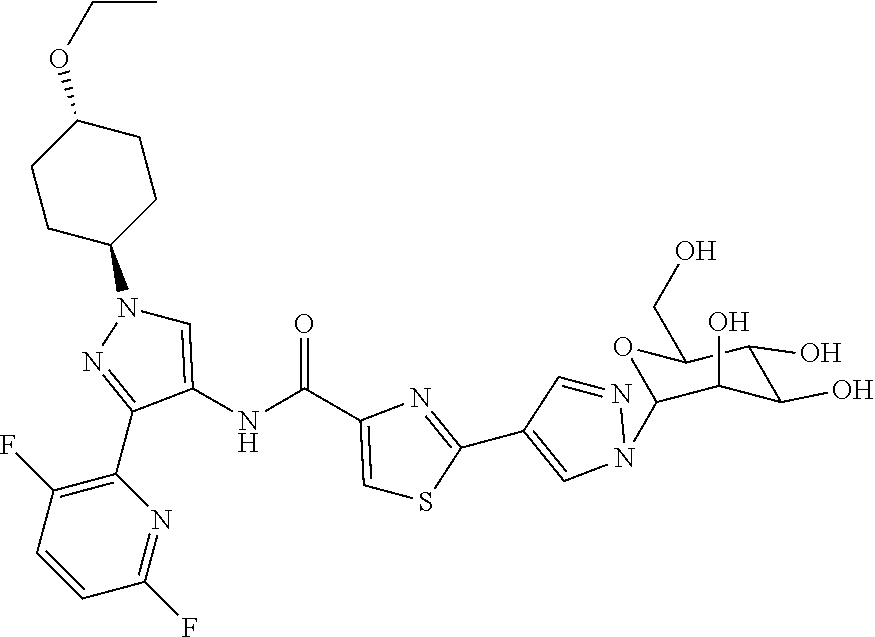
C1=C(NC(=O)C2=CSC(C3=CN(C4OC(CO)C(O)C(O)C4O)N=C3)=N2)C(C2=C(F)C=CC(F)=N2)=NN1C1CCC(OCC)CC1
